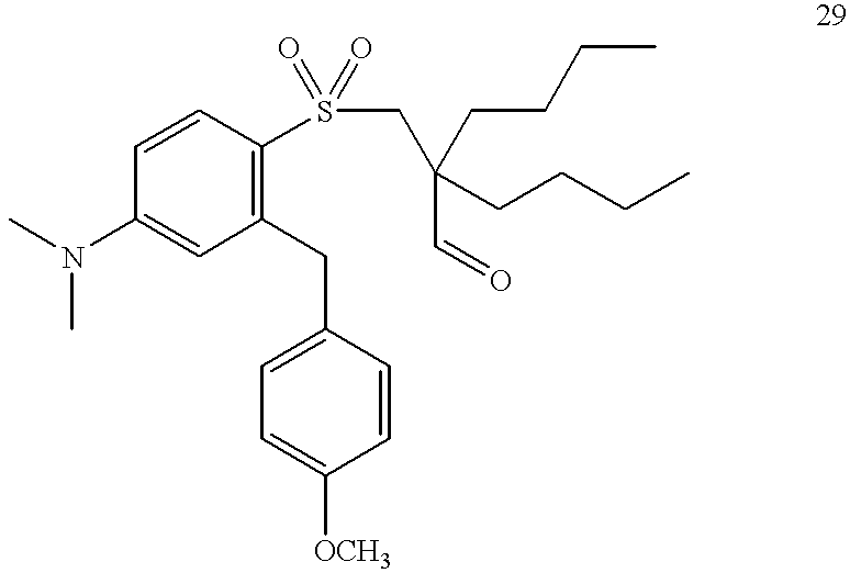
C1(N(C)C)=CC(CC2=CC=C([OCH3])C=C2)=C(S(CC(C=O)(CCCC)CCCC)(=O)=O)C=C1
